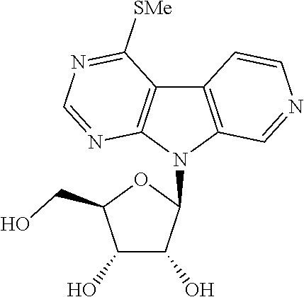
C1(O)C(O)C(N2C3=C(C4=C2N=CN=C4[SMe])C=CN=C3)OC1CO
